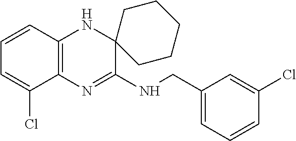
C1=CC2=C(C(Cl)=C1)N=C(NCC1=CC=CC(Cl)=C1)C1(N2)CCCCC1
